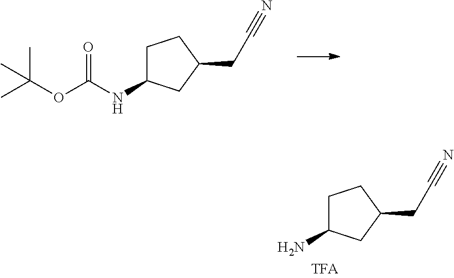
CC(OC(NC1CCC(CC#N)C1)=O)(C)C.NC1CCC(CC#N)C1
